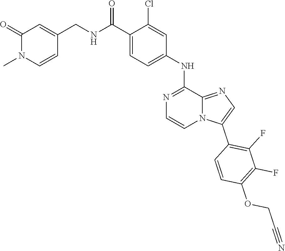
C(COC1=C(F)C(F)=C(C2=CN=C3N2C=CN=C3NC2=CC=C(C(NCC3=CC(=O)N(C)C=C3)=O)C(Cl)=C2)C=C1)#N
